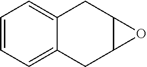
C1=CC=C2C(=C1)CC1C(C2)O1
